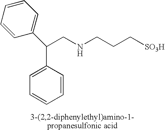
C(NCCC[SO3H])C(C1=CC=CC=C1)C1=CC=CC=C1
